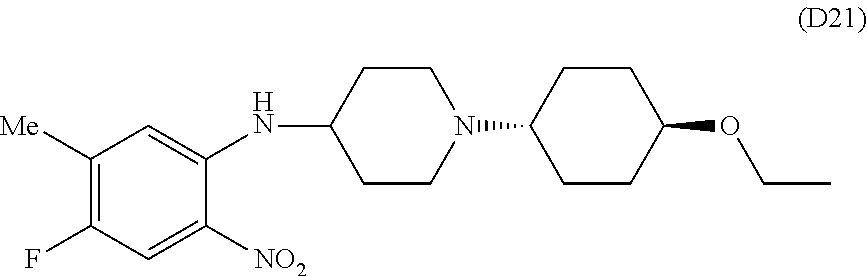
C1([Me])=C(F)C=C([NO2])C(NC2CCN(C3CCC(OCC)CC3)CC2)=C1
